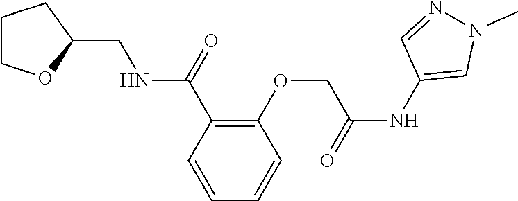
C1(C(NCC2OCCC2)=O)=C(OCC(NC2=CN(C)N=C2)=O)C=CC=C1
